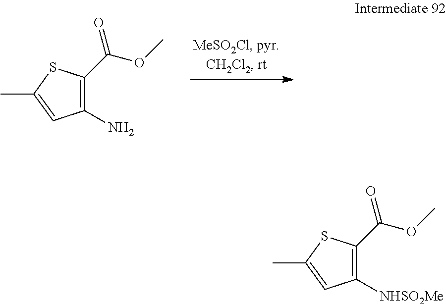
C1(N)=C(C(OC)=O)SC(C)=C1.C1([NHSO2Me])=C(C(OC)=O)SC(C)=C1
